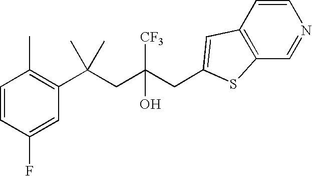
C1=CC(F)=CC(C(CC(CC2=CC3=C(C=NC=C3)S2)([CF3])O)(C)C)=C1C
